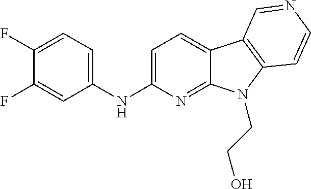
N(C1=CC=C2C(=N1)N(CCO)C1=C2C=NC=C1)C1=CC=C(F)C(F)=C1
